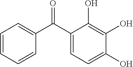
C1=CC=CC(C(C2=CC=C(O)C(O)=C2O)=O)=C1
